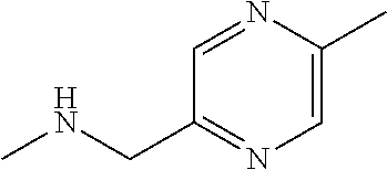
N1=C(CNC)C=NC(C)=C1
